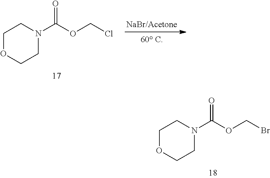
C1OCCN(C(OCCl)=O)C1.C1OCCN(C(OCBr)=O)C1
